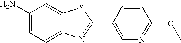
C1(N)=CC=C2C(=C1)SC(C1=CN=C(OC)C=C1)=N2
